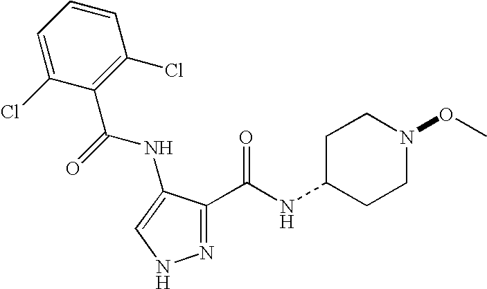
N1=C(C(NC2CCN(OC)CC2)=O)C(NC(C2=C(Cl)C=CC=C2Cl)=O)=CN1
